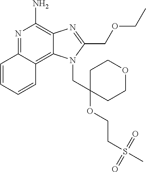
C1=CC2=NC(N)=C3C(=C2C=C1)N(CC1(OCCS(C)(=O)=O)CCOCC1)C(COCC)=N3
